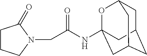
C1CC(=O)N(CC(NC23OC4CC(CC(C2)C4)C3)=O)C1
